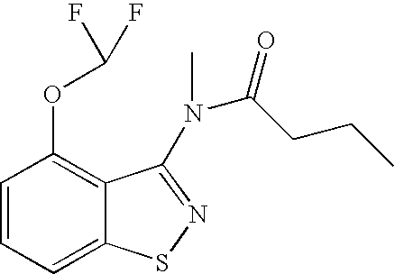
C1=CC=C2C(=C1OC(F)F)C(N(C)C(CCC)=O)=NS2
